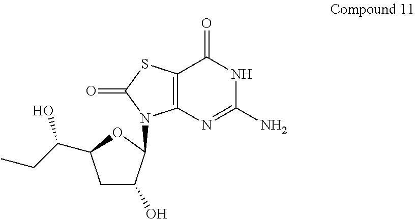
C(C1CC(O)C(N2C3=C(C(=O)NC(N)=N3)SC2=O)O1)(CC)O
